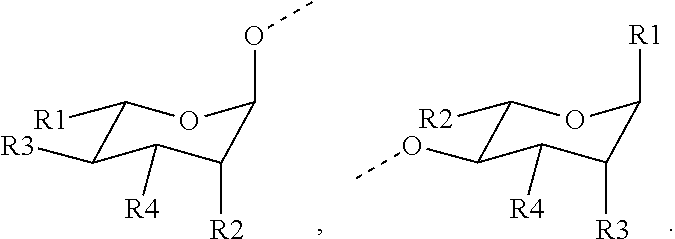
C1([R1])C([R3])C([R4])C([R2])C(OC)O1.C1([R2])C(OC)C([R4])C([R3])C([R1])O1
